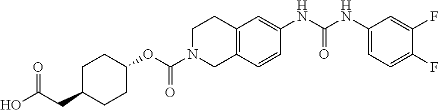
C1C(CC(O)=O)CCC(OC(N2CC3=C(CC2)C=C(NC(NC2=CC=C(F)C(F)=C2)=O)C=C3)=O)C1
